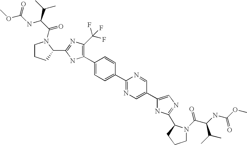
C1(C2=C(C(F)(F)F)N=C(C3N(C(C(C(C)C)NC(OC)=O)=O)CCC3)N2)=CC=C(C2=NC=C(C3=CN=C(C4N(C(C(NC(OC)=O)C(C)C)=O)CCC4)N3)C=N2)C=C1
